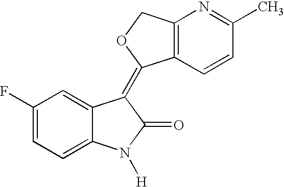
C1(F)=CC=C2C(=C1)C(=C1C3=C(CO1)N=C(C)C=C3)C(=O)N2[H]
